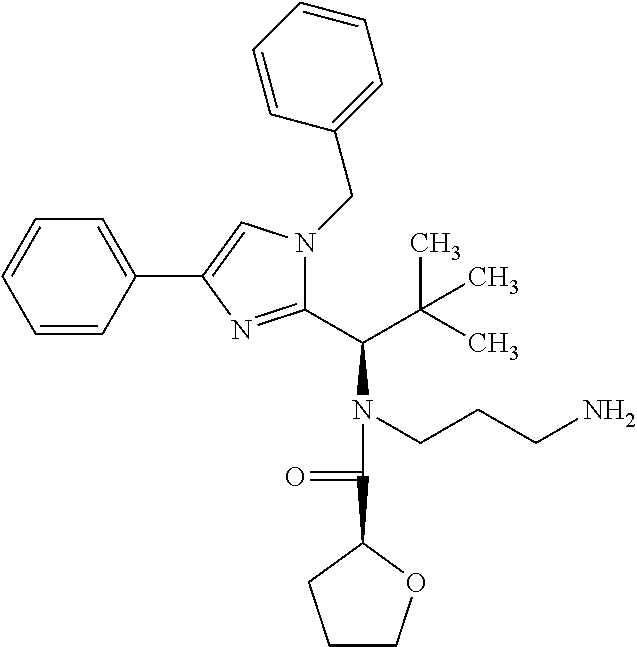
C1=CC(C2=CN(CC3=CC=CC=C3)C(C(C(C)(C)C)N(CCCN)C(=O)C3OCCC3)=N2)=CC=C1
